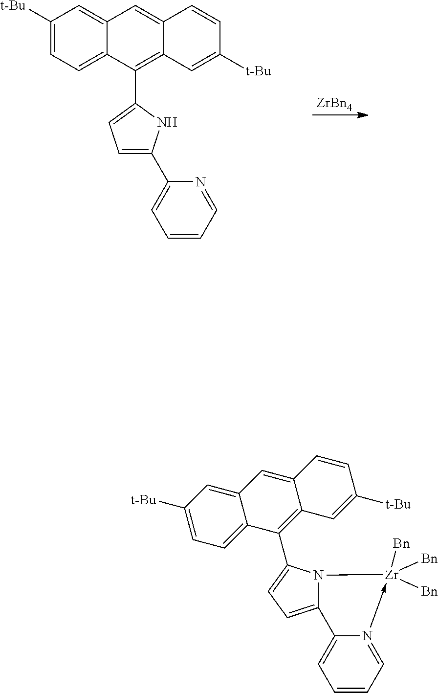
[ZrBn4].C1([t-Bu])=CC=C2C(=C1)C=C1C(=C2C2=CC=C(C3=CC=CC=N3)N2)C=C([t-Bu])C=C1.C1([t-Bu])=CC=C2C(=C1)C=C1C(=C2C2=CC=C3N2[Zr]([Bn])([Bn])([Bn])-N2=CC=CC=C32)C=C([t-Bu])C=C1
